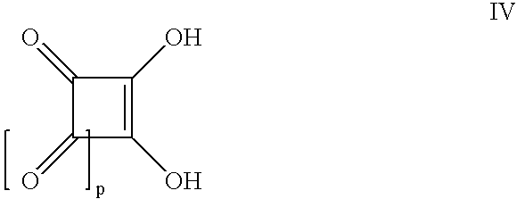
C1(=O)C(=O)C(O)=C1O
